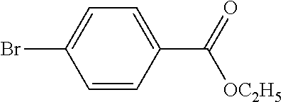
C1=CC(C([OC2H5])=O)=CC=C1Br
